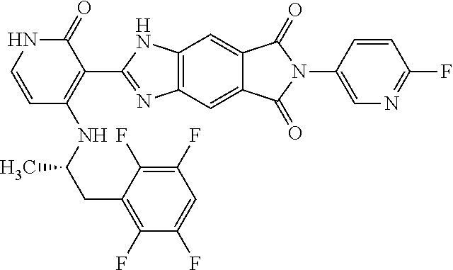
C1(=O)NC=CC(NC(CC2=C(F)C(F)=CC(F)=C2F)C)=C1C1=NC2=C(N1)C=C1C(=C2)C(=O)N(C2=CN=C(F)C=C2)C1=O
